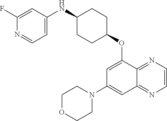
N1=CC=C(NC2CCC(OC3=CC(N4CCOCC4)=CC4=NC=CN=C34)CC2)C=C1F
